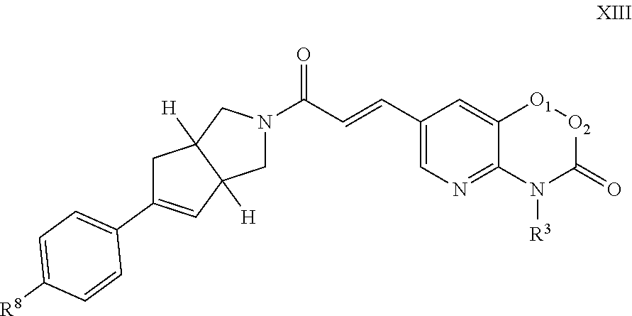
C1=C([R8])C=CC(C2=CC3([H])C([H])(C2)CN(C(C=CC2=CN=C4N([R3])C(=O)[O2][O1]C4=C2)=O)C3)=C1
